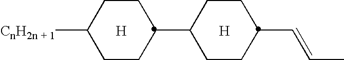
C1C([CnH2n + 1])CCC(C2CCC(C=CC)CC2)C1.[H].[H]
